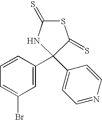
C1=CC(C2(C3=CC=NC=C3)NC(=S)SC2=S)=CC(Br)=C1
